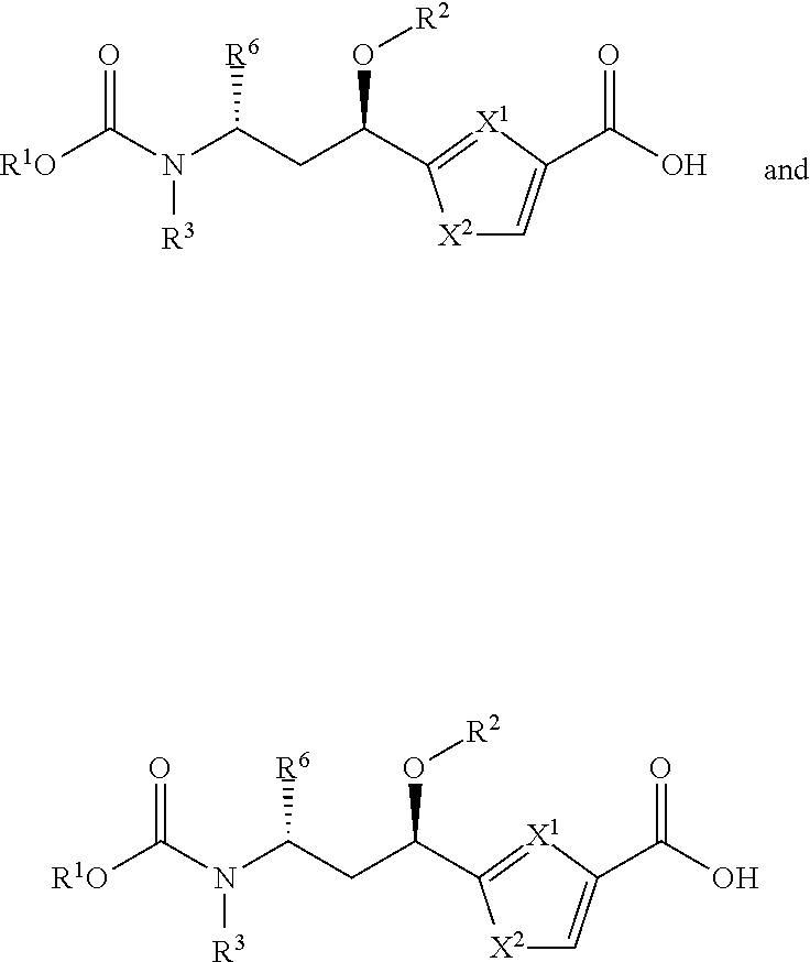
C1=C(C(O)=O)[X1]=C(C(CC([R6])N(C([R1O])=O)[R3])O[R2])[X2]1.C1=C(C(O)=O)[X1]=C(C(CC([R6])N(C([R1O])=O)[R3])O[R2])[X2]1
